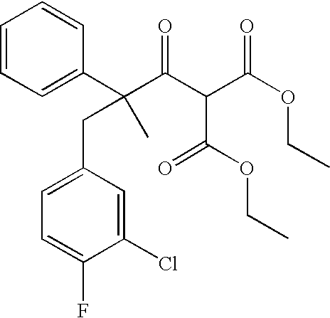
C1=CC=C(C(C(C(C(OCC)=O)C(=O)OCC)=O)(C)CC2=CC=C(F)C(Cl)=C2)C=C1
